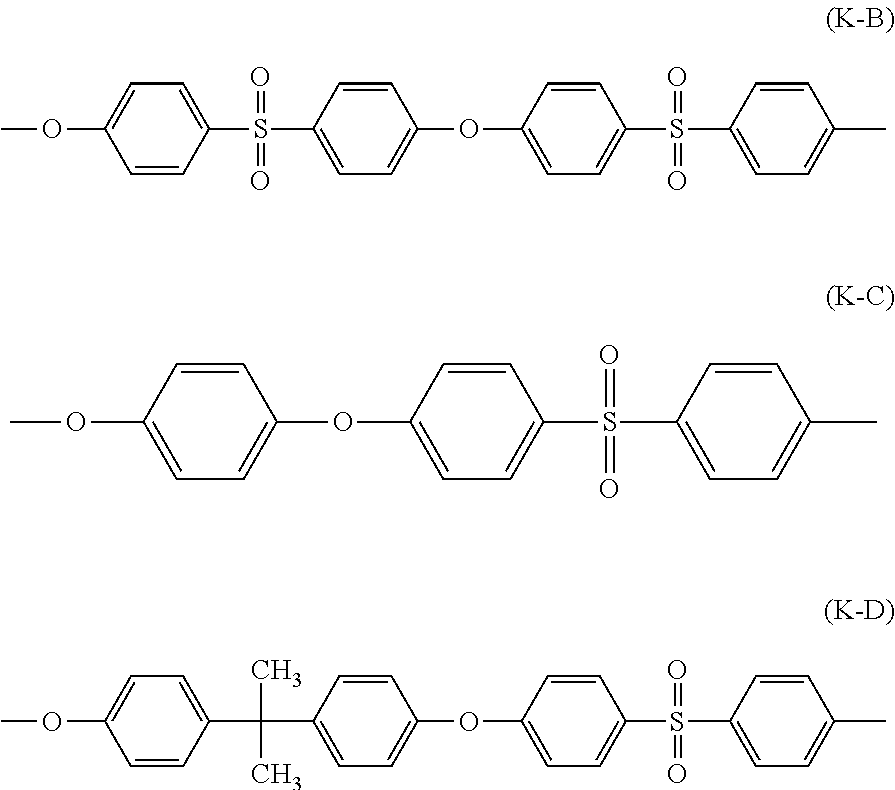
C1=CC(S(C2=CC=C(OC3=CC=C(S(C4=CC=C(C)C=C4)(=O)=O)C=C3)C=C2)(=O)=O)=CC=C1OC.C1=CC(C(C2=CC=C(OC3=CC=C(S(C4=CC=C(C)C=C4)(=O)=O)C=C3)C=C2)(C)C)=CC=C1OC.COC1=CC=C(OC2=CC=C(S(C3=CC=C(C)C=C3)(=O)=O)C=C2)C=C1
